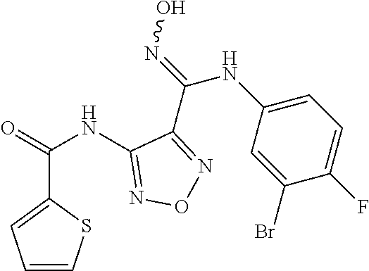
C1(NC(=O)C2=CC=CS2)=NON=C1C(=NO)NC1=CC=C(F)C(Br)=C1
